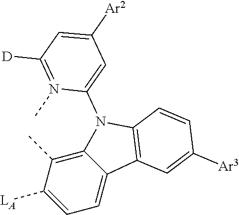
C12=C(C)C([LA])=CC=C1C1=C(N2C2=CC([Ar2])=CC([D])=N2C)C=CC([Ar3])=C1
